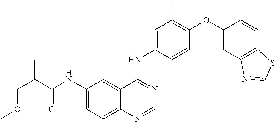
C1=C(NC(C(COC)C)=O)C=C2C(=C1)N=CN=C2NC1=CC(C)=C(OC2=CC3=C(C=C2)SC=N3)C=C1
